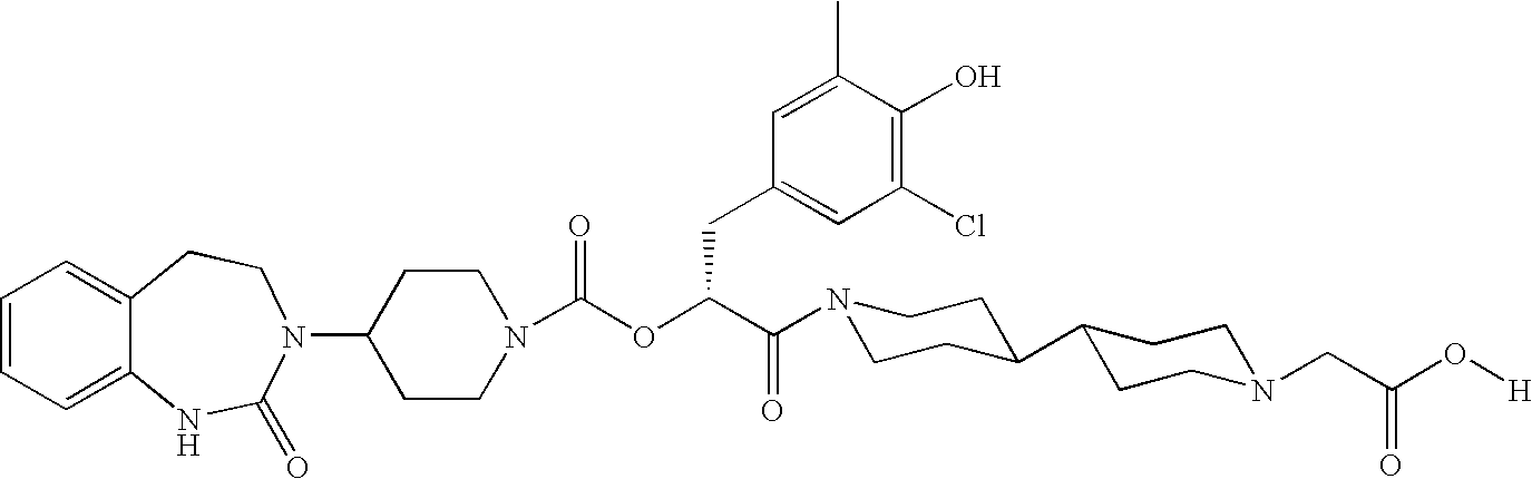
C1(N2C(=O)NC3=CC=CC=C3CC2)CCN(C(OC(C(N2CCC(C3CCN(CC(O[H])=O)CC3)CC2)=O)CC2=CC(Cl)=C(O)C(C)=C2)=O)CC1
